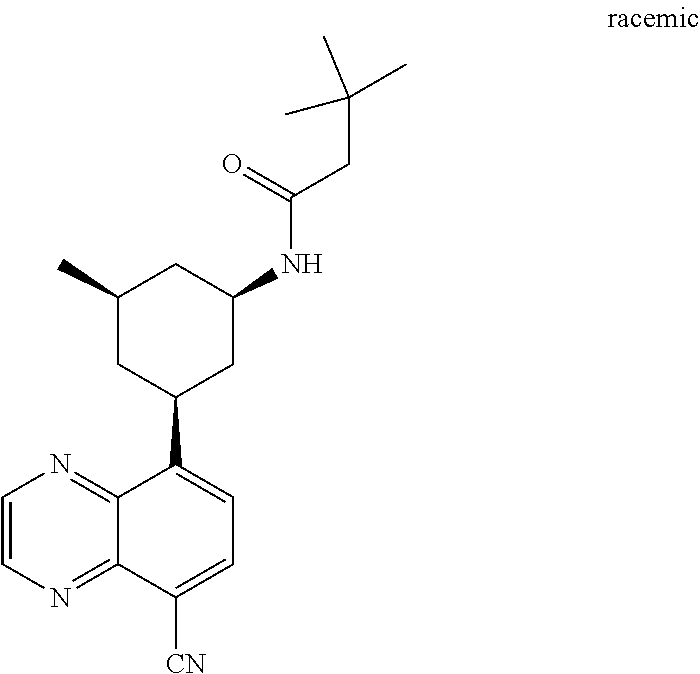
C(=O)(CC(C)(C)C)NC1CC(C)CC(C2=CC=C([CN])C3=NC=CN=C23)C1
